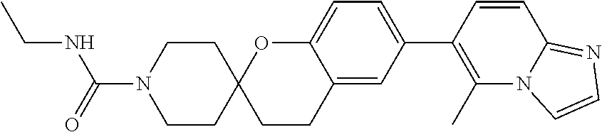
C12=CC(C3=C(C)N4C(=NC=C4)C=C3)=CC=C1OC1(CC2)CCN(C(NCC)=O)CC1
